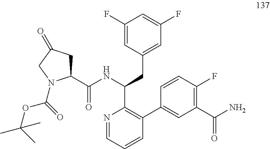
C1(F)=CC(CC(C2=C(C3=CC(C(N)=O)=C(F)C=C3)C=CC=N2)NC(=O)C2CC(=O)CN2C(OC(C)(C)C)=O)=CC(F)=C1
